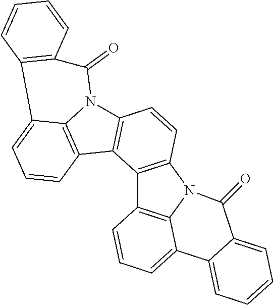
C12=C(C3=C4N1C(=O)C1=C(C4=CC=C3)C=CC=C1)C1=C(C=C2)N2C3=C1C=CC=C3C1=CC=CC=C1C2=O
